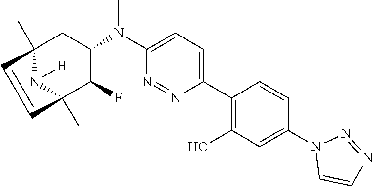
C12(C)N([H])C(C)(C(F)C(N(C3=CC=C(C4=C(O)C=C(N5C=CN=N5)C=C4)N=N3)C)C1)C=C2
